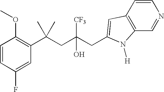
C1(F)=CC(C(CC(CC2=CC3=C(C=NC=C3)N2[H])([CF3])O)(C)C)=C(OC)C=C1
